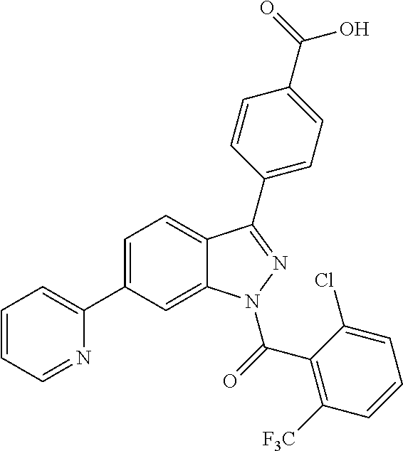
C1=C(C2=CC=CC=N2)C=C2C(=C1)C(C1=CC=C(C(O)=O)C=C1)=NN2C(C1=C([F3C])C=CC=C1Cl)=O
